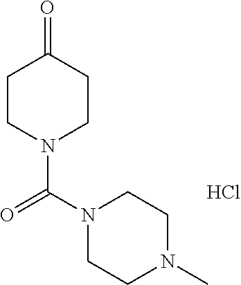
C1CN(C(N2CCN(C)CC2)=O)CCC1=O.Cl
